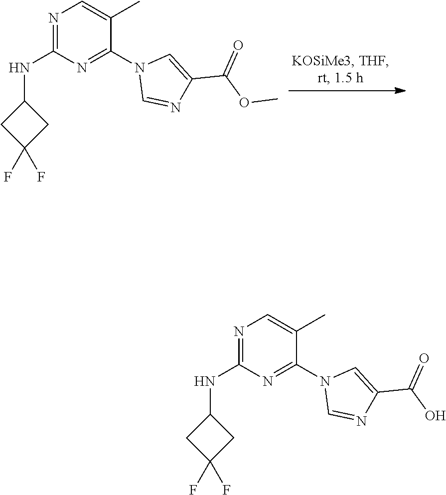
N1=C(NC2CC(F)(F)C2)N=C(N2C=NC(C(O)=O)=C2)C(C)=C1.N1=C(NC2CC(F)(F)C2)N=C(N2C=NC(C(OC)=O)=C2)C(C)=C1
